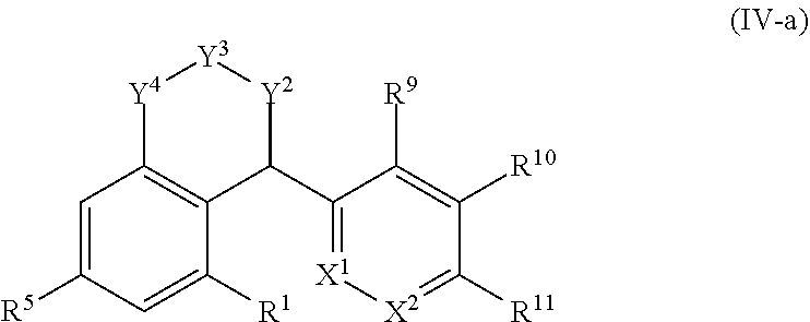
C1=C([R5])C=C([R1])C2=C1[Y4][Y3][Y2]C2C1=[X1][X2]=C([R11])C([R10])=C1[R9]
